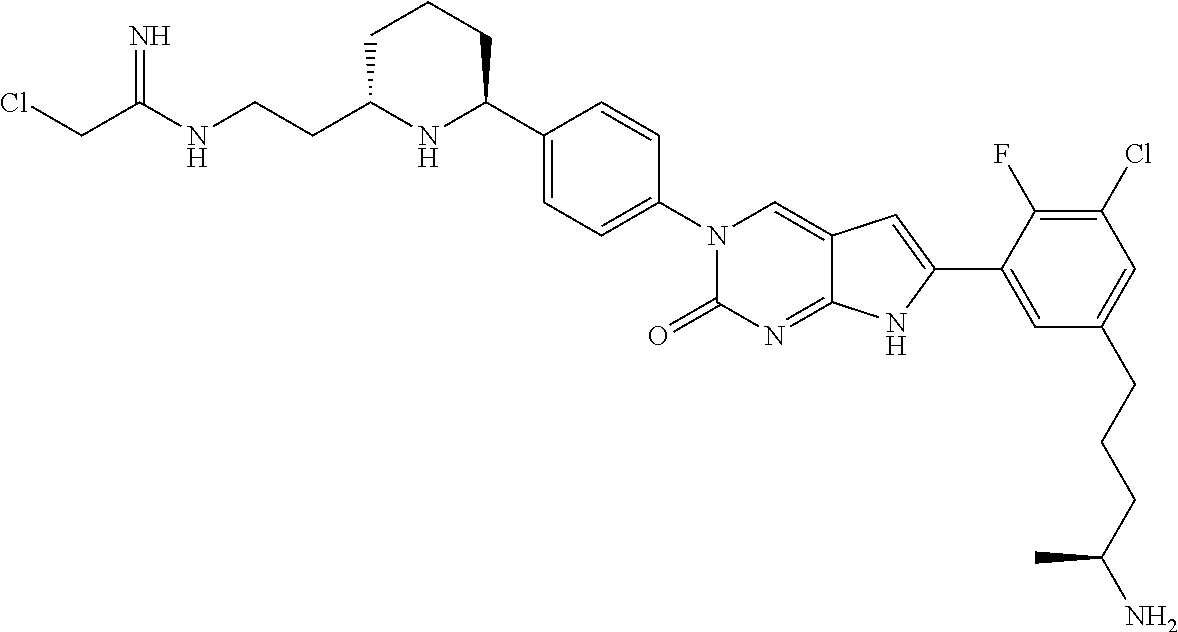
C(C(NCCC1NC(C2=CC=C(N3C(=O)N=C4C(=C3)C=C(C3=CC(CCCC(N)C)=CC(Cl)=C3F)N4)C=C2)CCC1)=N)Cl
